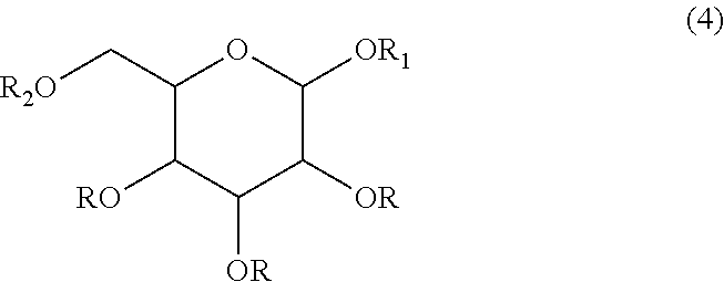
C1(C[R2O])C([RO])C([OR])C([OR])C([OR1])O1
